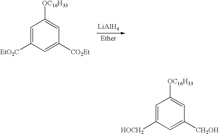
C1=C([EtO2C])C=C([CO2Et])C=C1[OC16H33].[LiAlH4].[Ether].C1=C([HOCH2])C=C([CH2OH])C=C1[OC16H33]
